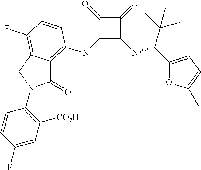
C1(NC2=C3C(=O)N(C4=C([CO2H])C=C(F)C=C4)CC3=C(F)C=C2)=C(NC(C(C)(C)C)C2=CC=C(C)O2)C(=O)C1=O
